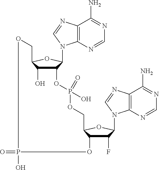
C12=C(N=CN=C1N)N(C1C(OP(OCC3C(O)C(F)C(N4C5=C(C(N)=NC=N5)N=C4)O3)(O)=O)C(O)C(CO)O1)C=N2.O=PO
